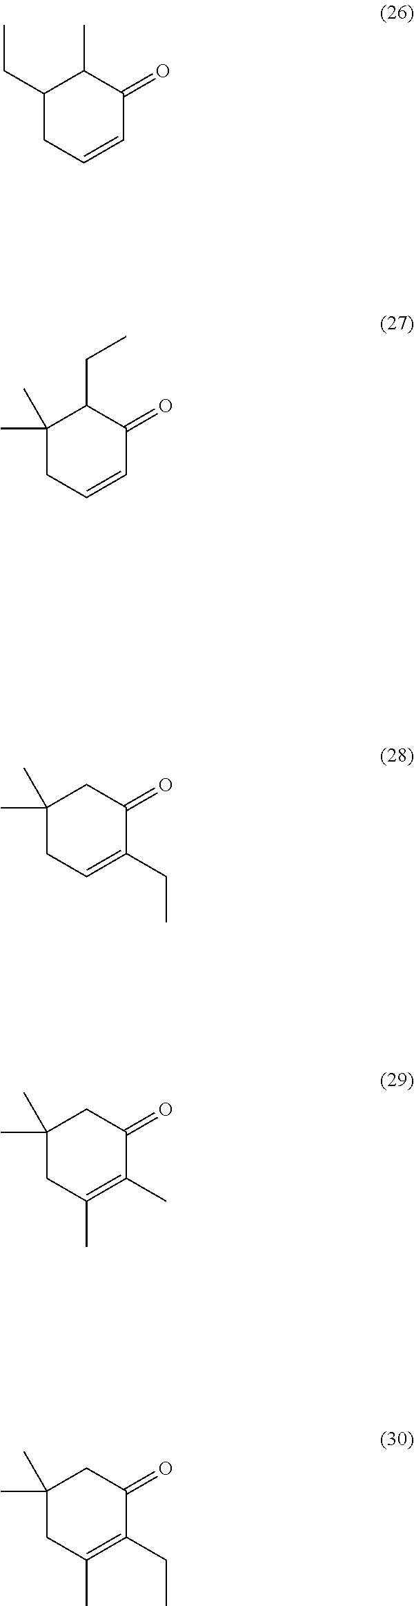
C1(CC)CC=CC(=O)C1C.C1(C)(C)CC=CC(=O)C1CC.C1(C)(C)CC=C(CC)C(=O)C1.C1(C)(C)CC(C)=C(C)C(=O)C1.C1(C)(C)CC(C)=C(CC)C(=O)C1
